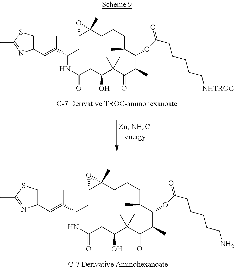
C1(C=C(C2NC(=O)CC(O)C(C)(C)C(=O)C(C)C(OC(=O)CCCCCN)C(C)CCCC3(C)C(C2)O3)C)=CSC(C)=N1.C1(C=C(C2NC(=O)CC(O)C(C)(C)C(=O)C(C)C(OC(=O)CCCCC[NHTROC])C(C)CCCC3(C)C(C2)O3)C)=CSC(C)=N1
